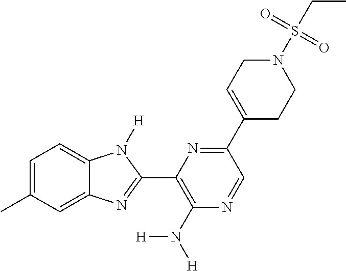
C1=C(C)C=C2C(=C1)N([H])C(C1=C(N([H])[H])N=CC(C3=CCN(S(=O)(=O)CC)CC3)=N1)=N2
